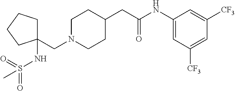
C1(NC(CC2CCN(CC3(NS(=O)(=O)C)CCCC3)CC2)=O)=CC([CF3])=CC([CF3])=C1
